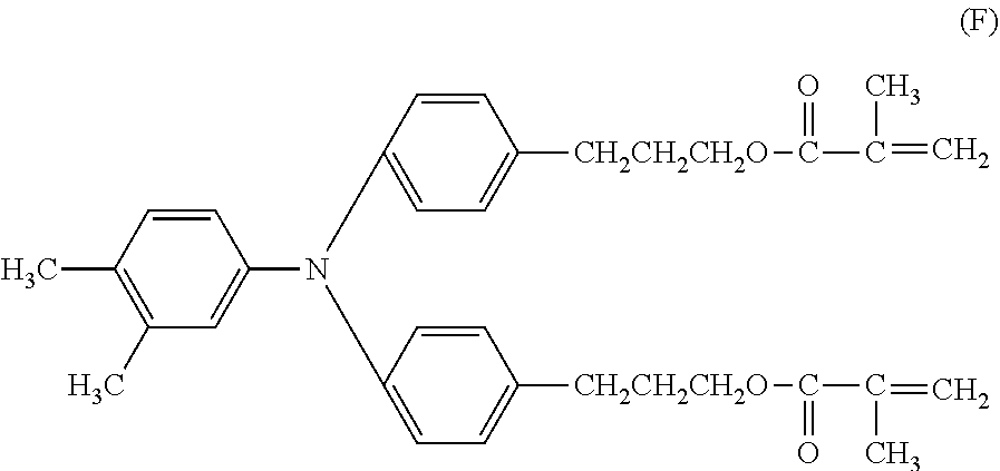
C1(C)=C(C)C=CC(N(C2=CC=C([CH2CH2CH2O]C(C(=C)C)=O)C=C2)C2=CC=C([CH2CH2CH2O]C(C(=C)C)=O)C=C2)=C1
